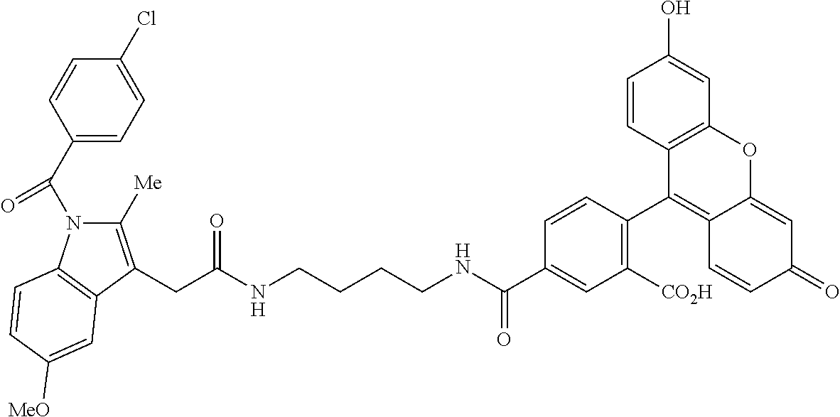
C1(C(N2C([Me])=C(CC(NCCCCNC(C3=CC([CO2H])=C(C4=C5C(=CC(=O)C=C5)OC5=C4C=CC(O)=C5)C=C3)=O)=O)C3=C2C=CC([MeO])=C3)=O)=CC=C(Cl)C=C1
